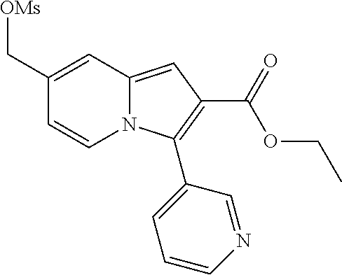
C1(C[OMs])=CC2=CC(C(=O)OCC)=C(C3=CC=CN=C3)N2C=C1
